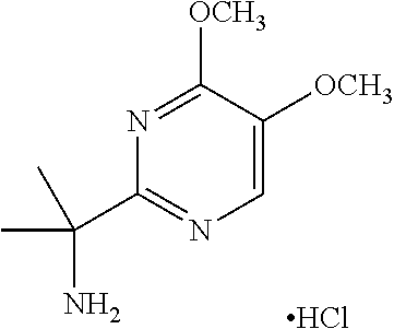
C(C1=NC=C([OCH3])C([OCH3])=N1)(N)(C)C.Cl
